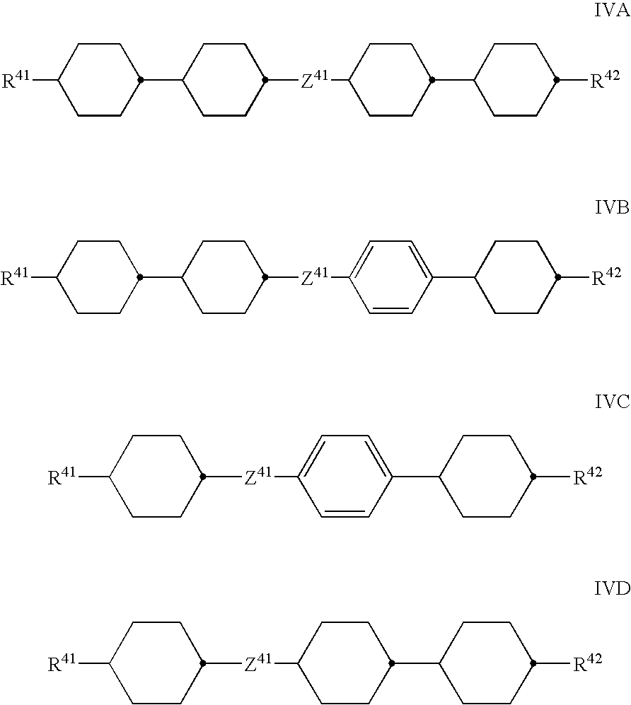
C1CC(C2CCC([Z41]C3CCC(C4CCC([R42])CC4)CC3)CC2)CCC1[R41].C1CC(C2CCC([Z41]C3=CC=C(C4CCC([R42])CC4)C=C3)CC2)CCC1[R41].C1([R41])CCC([Z41]C2=CC=C(C3CCC([R42])CC3)C=C2)CC1.C1([R41])CCC([Z41]C2CCC(C3CCC([R42])CC3)CC2)CC1
